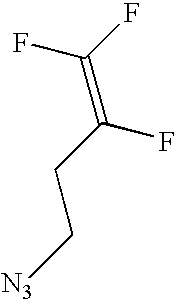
FC(F)=C(CC[N3])F
